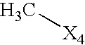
C[X4]
